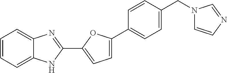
C1=CC=C2C(=C1)N=C(C1=CC=C(C3=CC=C(CN4C=CN=C4)C=C3)O1)N2
